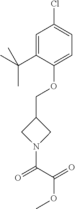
O(C1=CC=C(Cl)C=C1C(C)(C)C)CC1CN(C(C(=O)OC)=O)C1
